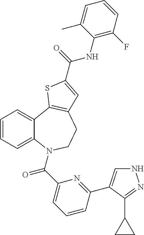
C1=CC=C2C(=C1)C1=C(CCN2C(C2=CC=CC(C3=CNN=C3C3CC3)=N2)=O)C=C(C(=O)NC2=C(F)C=CC=C2C)S1
